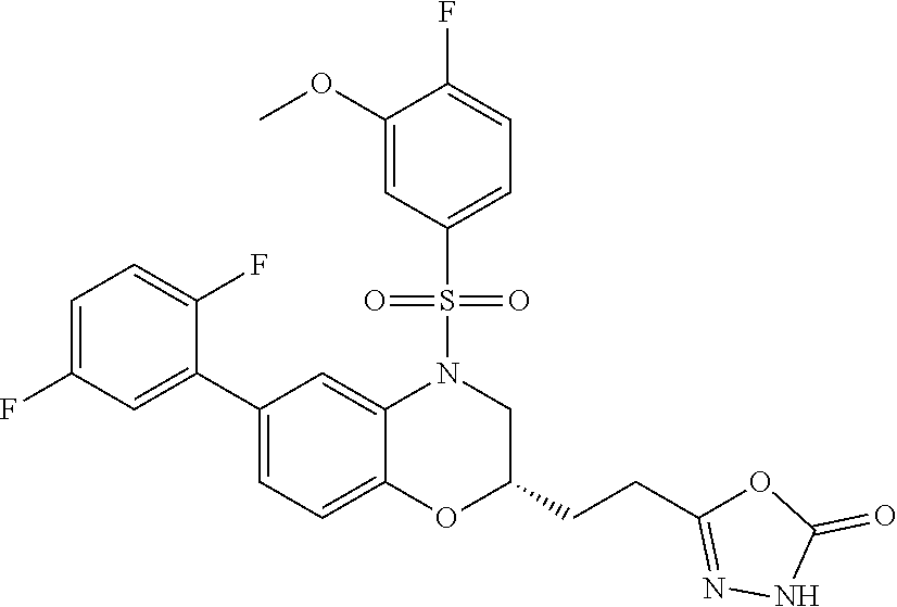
C1=C(F)C=C(C2=CC=C3C(=C2)N(S(C2=CC=C(F)C(OC)=C2)(=O)=O)CC(CCC2=NNC(=O)O2)O3)C(F)=C1
